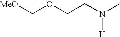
[MeO]COCCN(C)[H]
